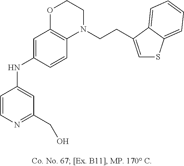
C1=CN=C(CO)C=C1NC1=CC2=C(C=C1)N(CCC1=CSC3=CC=CC=C31)CCO2
